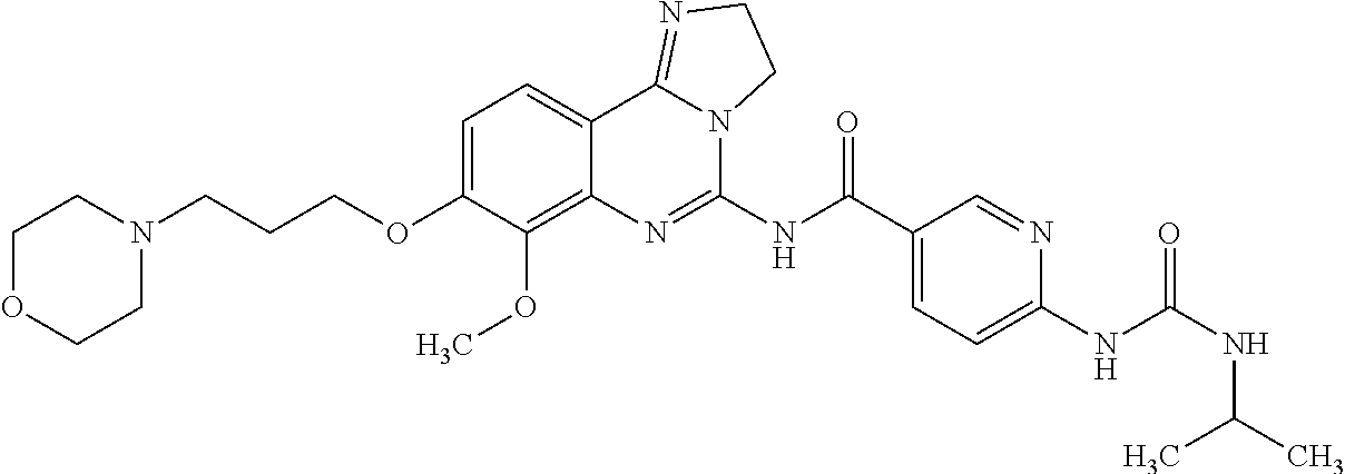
C1OCCN(CCCOC2=CC=C3C(=C2OC)N=C(NC(C2=CC=C(NC(NC(C)C)=O)N=C2)=O)N2C3=NCC2)C1
